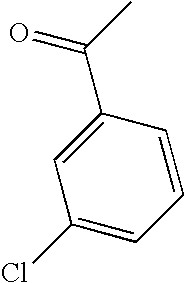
C(C1=CC(Cl)=CC=C1)(C)=O
